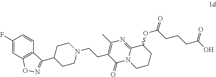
C1(F)=CC2=C(C=C1)C(C1CCN(CCC3=C(C)N=C4N(C3=O)CCCC4OC(=O)CCCC(O)=O)CC1)=NO2
